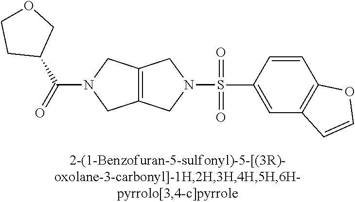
C(N1CC2=C(C1)CN(S(C1=CC3=C(C=C1)OC=C3)(=O)=O)C2)(=O)C1COCC1
